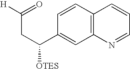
C12=C(C=CC(C(CC([H])=O)[OTES])=C1)C=CC=N2
